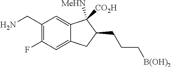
C1(CN)=C(F)C=C2C(=C1)C([MeHN])([CO2H])C(CCC[B(OH)2])C2
